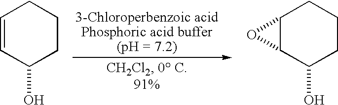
C1=CCCCC1O.C12C(O)CCCC1O2
